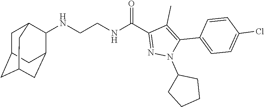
N(CCNC(C1=NN(C2CCCC2)C(C2=CC=C(Cl)C=C2)=C1C)=O)C1C2CC3CC(CC1C3)C2
